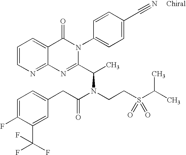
C12=NC=CC=C1C(=O)N(C1=CC=C(C#N)C=C1)C(C(C)N(CCS(C(C)C)(=O)=O)C(CC1=CC=C(F)C(C(F)(F)F)=C1)=O)=N2
